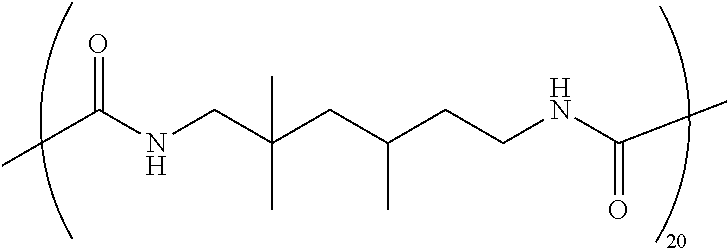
CC(NCC(CC(CCNC(C)=O)C)(C)C)=O
